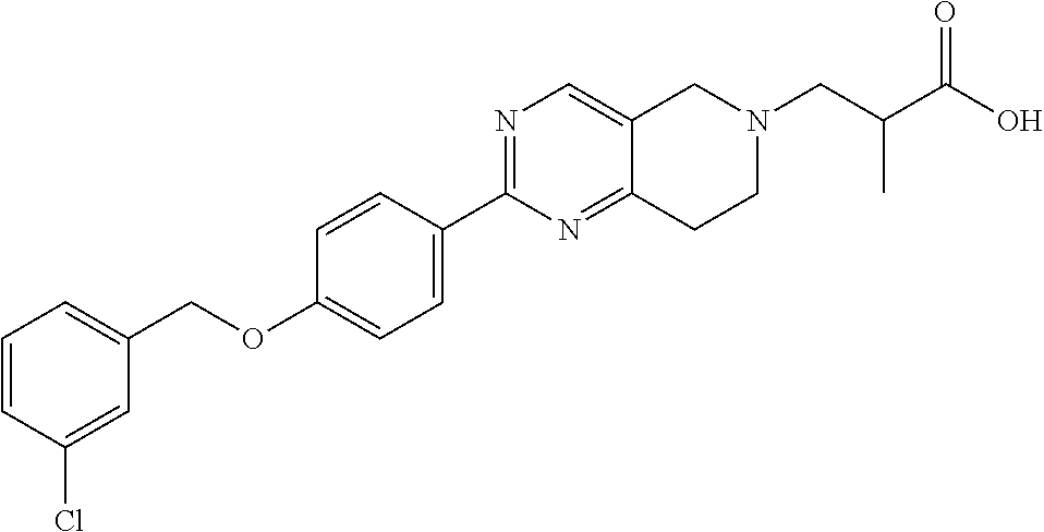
C1=CC(Cl)=CC(COC2=CC=C(C3=NC=C4C(=N3)CCN(CC(C(O)=O)C)C4)C=C2)=C1
